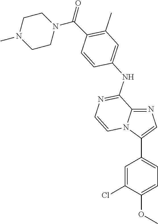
C1=C(Cl)C(OC)=CC=C1C1=CN=C2N1C=CN=C2NC1=CC(C)=C(C(N2CCN(C)CC2)=O)C=C1
